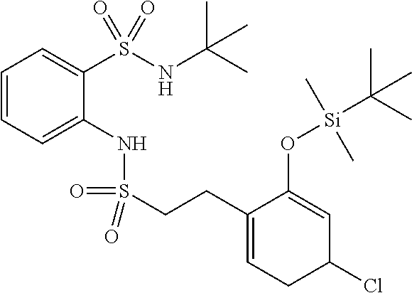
C1(CCS(NC2=CC=CC=C2S(NC(C)(C)C)(=O)=O)(=O)=O)=CCC(Cl)C=C1O[Si](C(C)(C)C)(C)C
